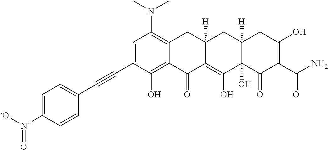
C1=C(C#CC2=CC=C([N+](=O)[-O])C=C2)C(O)=C2C(=C1N(C)C)CC1([H])C(=C(O)C3(O)C([H])(C1)CC(O)=C(C(N)=O)C3=O)C2=O
